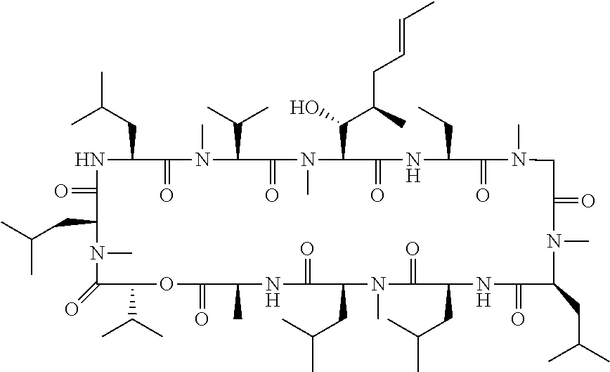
N1C(CC(C)C)C(=O)N(C)C(C(C)C)C(=O)N(C)C(C(C(CC=CC)C)O)C(=O)NC(CC)C(=O)N(C)CC(=O)N(C)C(CC(C)C)C(=O)NC(CC(C)C)C(=O)N(C)C(CC(C)C)C(=O)NC(C)C(=O)OC(C(C)C)C(=O)N(C)C(CC(C)C)C1=O
